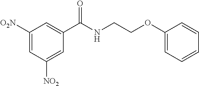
C1(C(NCCOC2=CC=CC=C2)=O)=CC([O2N])=CC([NO2])=C1
